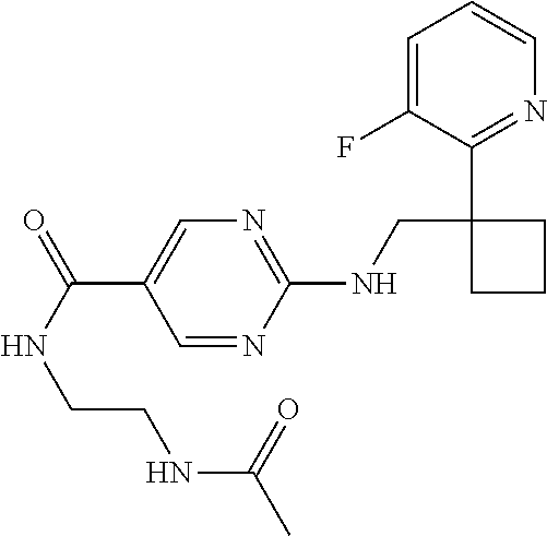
C1=C(F)C(C2(CNC3=NC=C(C(NCCNC(C)=O)=O)C=N3)CCC2)=NC=C1
